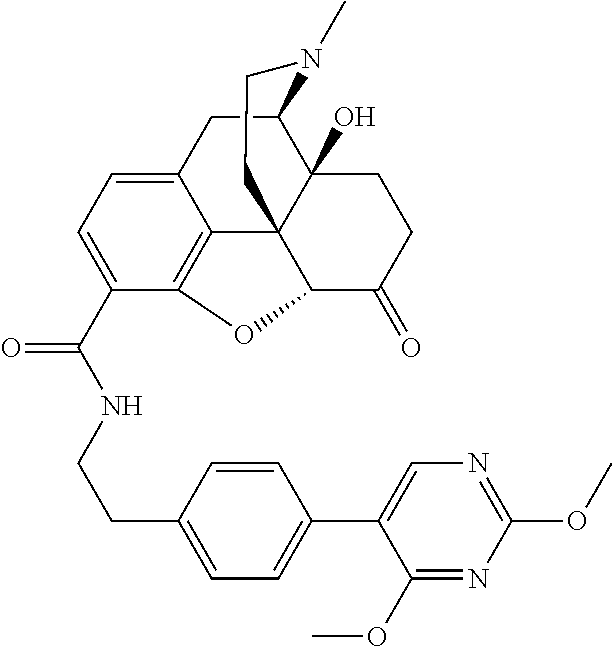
C12=CC=C(C(NCCC3=CC=C(C4=CN=C(OC)N=C4OC)C=C3)=O)C3=C1C14C(O)(C(C2)N(C)CC1)CCC(=O)C4O3
